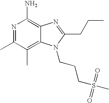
S(CCCN1C2=C(C)C(C)=NC(N)=C2N=C1CCC)(C)(=O)=O
